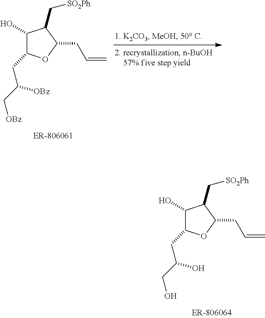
C1(O)C(CC(C[OBz])[OBz])OC(CC=C)C1C[SO2Ph].C1(O)C(CC(CO)O)OC(CC=C)C1C[SO2Ph]
